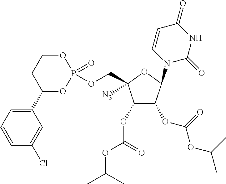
C1(OC(=O)OC(C)C)C(OC(OC(C)C)=O)C(N2C=CC(=O)NC2=O)OC1(COP1(=O)OCCC(C2=CC=CC(Cl)=C2)O1)[N3]
